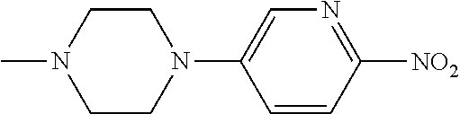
C1=CC([NO2])=NC=C1N1CCN(C)CC1
